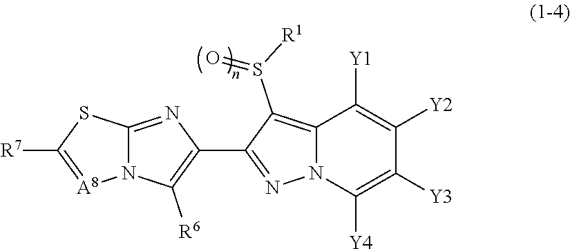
N12C(=NC(C3=NN4C(=C3S([R1])=O)C([Y1])=C([Y2])C([Y3])=C4[Y4])=C1[R6])SC([R7])=[A8]2
